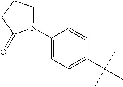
C1(C(C)(C)C)=CC=C(N2CCCC2=O)C=C1
